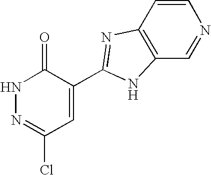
N1N=C(Cl)C=C(C2=NC3=C(C=NC=C3)N2)C1=O
